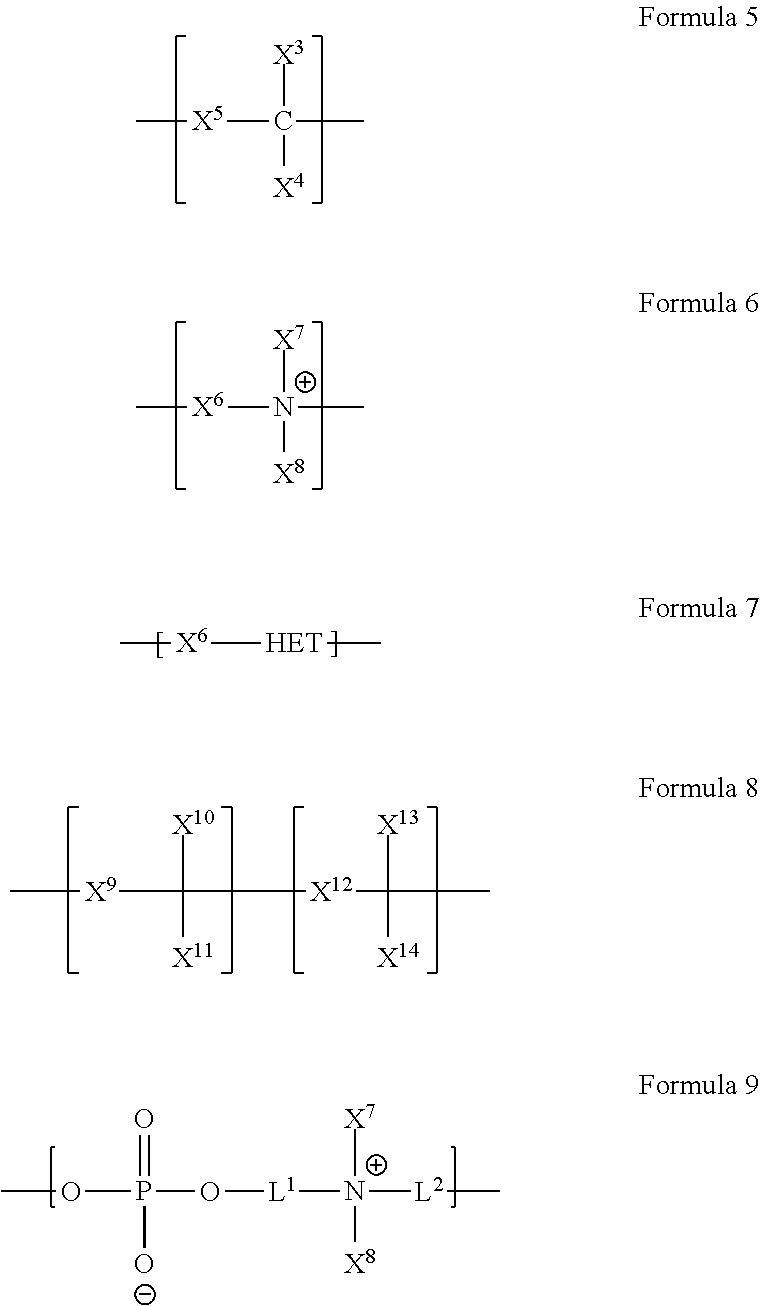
C[X5]C(C)([X3])[X4].C[X6][N+](C)([X7])[X8].C[X6][HET]C.C[X9]C([X10])([X11])[X12]C([X13])([X14])C.COP(O[L1][N+]([L2]C)([X7])[X8])(=O)[O-]
